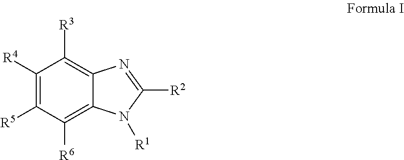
C1([R4])=C([R5])C([R6])=C2C(=C1[R3])N=C([R2])N2[R1]
